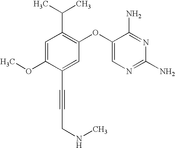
C1=C(OC)C(C#CCNC)=CC(OC2=CN=C(N)N=C2N)=C1C(C)C
